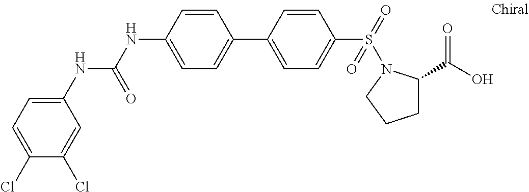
C1(NC(NC2=CC=C(C3=CC=C(S(=O)(=O)N4C(C(O)=O)CCC4)C=C3)C=C2)=O)=CC=C(Cl)C(Cl)=C1
